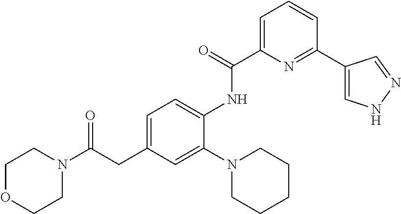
C1OCCN(C(CC2=CC=C(NC(=O)C3=CC=CC(C4=CNN=C4)=N3)C(N3CCCCC3)=C2)=O)C1
